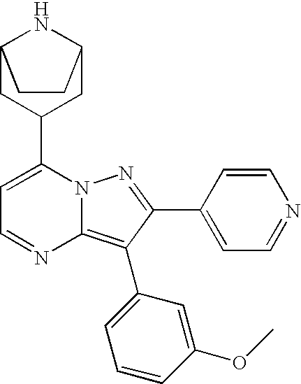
C12CC(C3=CC=NC4=C(C5=CC=CC(OC)=C5)C(C5=CC=NC=C5)=NN34)CC(N1)CC2
